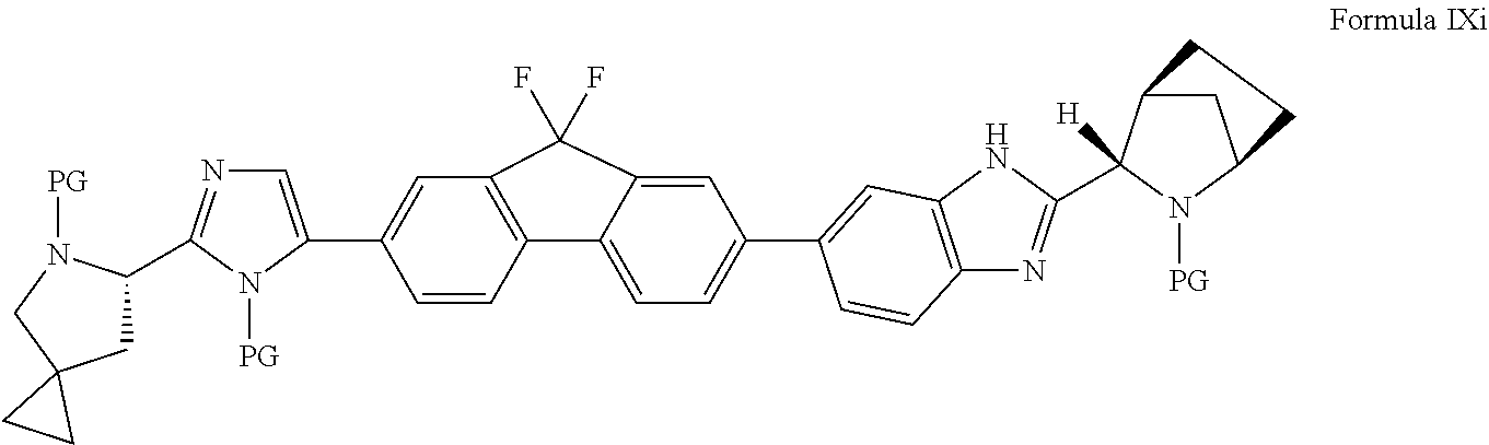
C12=C(C=C(C3=CN=C(C4CC5(CN4[PG])CC5)N3[PG])C=C1)C(F)(F)C1=CC(C3=CC4=C(N=C(C5([H])C6CC(N5[PG])CC6)N4)C=C3)=CC=C21
